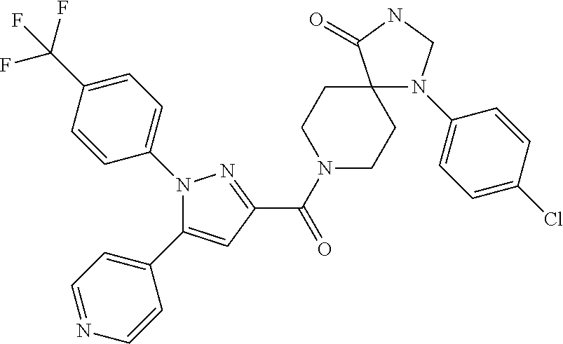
C1(C(N2CCC3(CC2)N(C2=CC=C(Cl)C=C2)CNC3=O)=O)=NN(C2=CC=C(C(F)(F)F)C=C2)C(C2=CC=NC=C2)=C1
